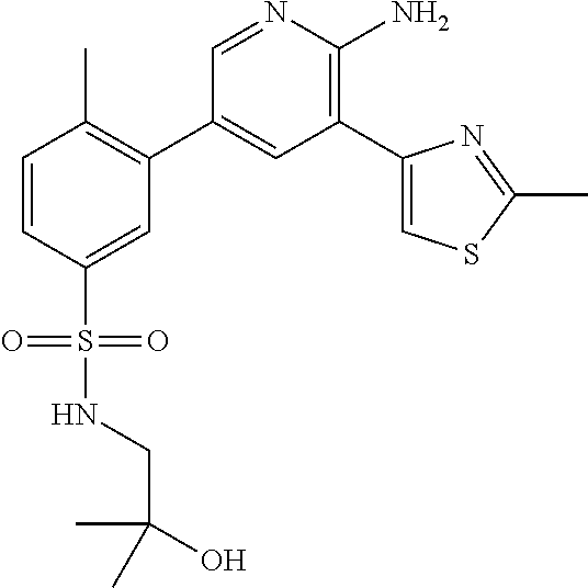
C1=CC(S(NCC(O)(C)C)(=O)=O)=CC(C2=CC(C3=CSC(C)=N3)=C(N)N=C2)=C1C
